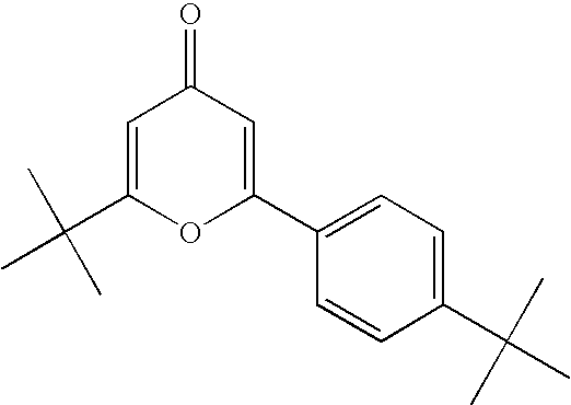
C1=C(C(C)(C)C)OC(C2=CC=C(C(C)(C)C)C=C2)=CC1=O
